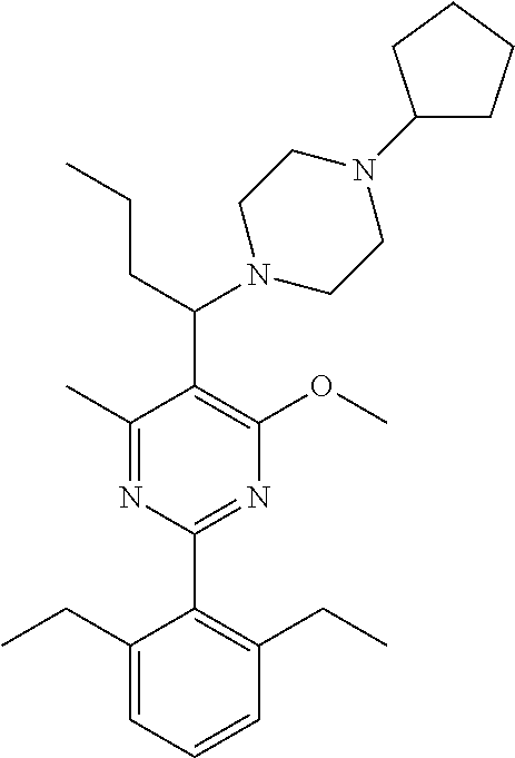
C1(C)=NC(C2=C(CC)C=CC=C2CC)=NC(OC)=C1C(N1CCN(C2CCCC2)CC1)CCC
